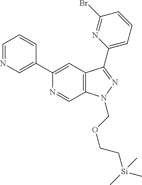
C1=NC=C(C2=CC3=C(C=N2)N(COCC[Si](C)(C)C)N=C3C2=CC=CC(Br)=N2)C=C1
